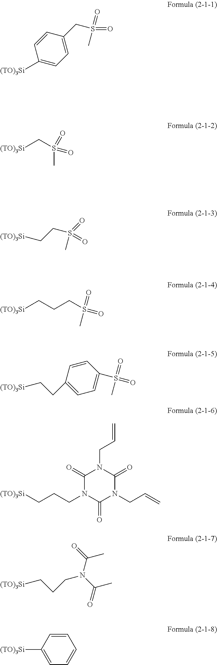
C1=C(CS(=O)(C)=O)C=CC([(TO)3Si])=C1.C(S(=O)(C)=O)[(TO)3Si].[(TO)3Si]CCS(=O)(C)=O.[(TO)3Si]CCCS(C)(=O)=O.C1(CC[(TO)3Si])=CC=C(S(=O)(=O)C)C=C1.C1(=O)N(CCC[(TO)3Si])C(=O)N(CC=C)C(=O)N1CC=C.C(CC[(TO)3Si])N(C(C)=O)C(C)=O.C1([(TO)3Si])=CC=CC=C1
